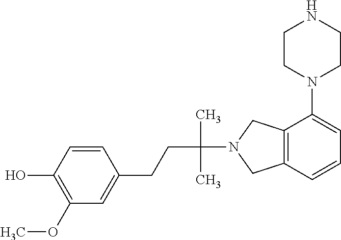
C1=CC(O)=C(OC)C=C1CCC(N1CC2=C(C1)C(N1CCNCC1)=CC=C2)(C)C
